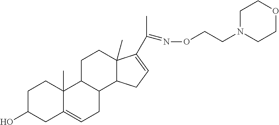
C1C(O)CC2=CCC3C(C2(C)C1)CCC1(C)C3CC=C1C(C)=NOCCN1CCOCC1
